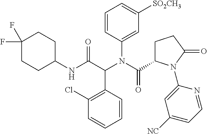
C1=CC(N(C(=O)C2CCC(=O)N2C2=CC([NC])=CC=N2)C(C(NC2CCC(F)(F)CC2)=O)C2=C(Cl)C=CC=C2)=CC([SO2CH3])=C1
